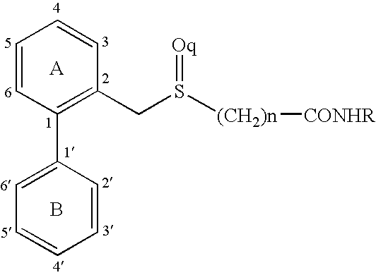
C1=CC(C2=CC=CC=C2)=C(CS([(CH2)n][CONHR])=[Oq])C=C1.[A].B
